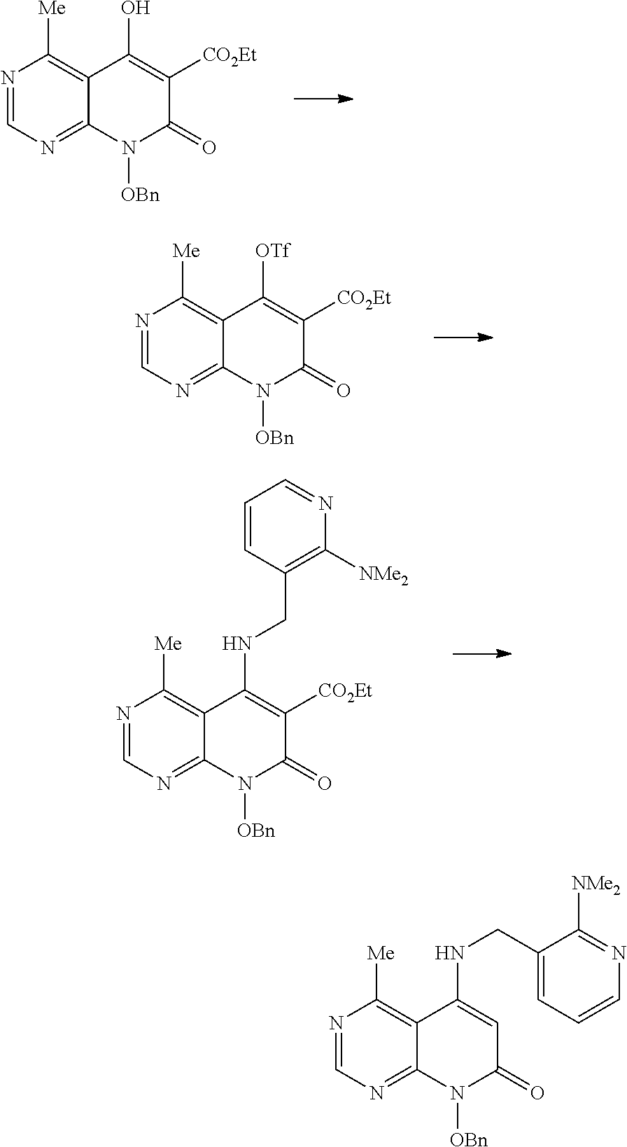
N1=CN=C2C(=C1[Me])C(O)=C([CO2Et])C(=O)N2[OBn].N1=CN=C2C(=C1[Me])C([OTf])=C([CO2Et])C(=O)N2[OBn].N1=CN=C2C(=C1[Me])C(NCC1=C([NMe2])N=CC=C1)=C([CO2Et])C(=O)N2[OBn].N1=CN=C2C(=C1[Me])C(NCC1=CC=CN=C1[NMe2])=CC(=O)N2[OBn]
